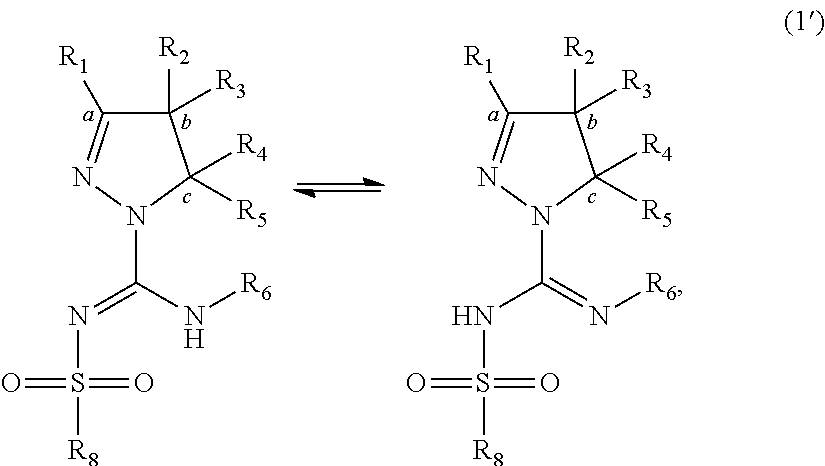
C1([R2])([R3])C([R1])=NN(C(N[R6])=NS([R8])(=O)=O)C1([R4])[R5].C1([R2])([R3])C([R1])=NN(C(=N[R6])NS([R8])(=O)=O)C1([R4])[R5]
